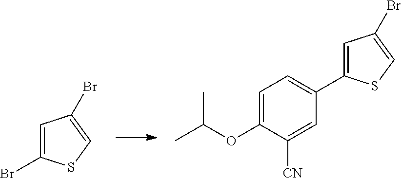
C1=C(C2=CC=C(OC(C)C)C([CN])=C2)SC=C1Br.C1=C(Br)SC=C1Br
